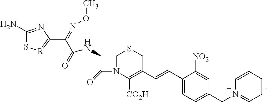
C1(N)=NC(C(=NOC)C(NC2C(=O)N3C2SCC(C=CC2=CC=C(CN4=CC=CC=C4)C=C2[NO2])=C3[CO2H])=O)=[R]S1
